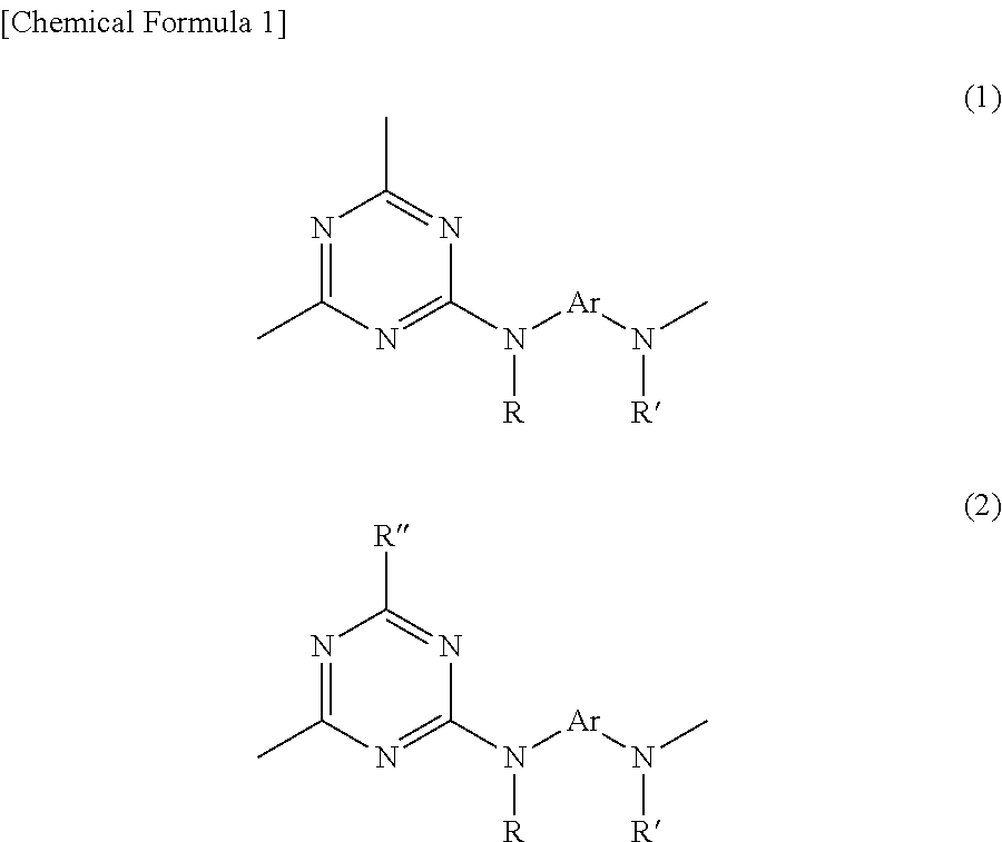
N1=C(C)N=C(N([Ar]N(C)[R])[R])N=C1C.N1=C(C)N=C(N([Ar]N(C)[R])[R])N=C1[R]
